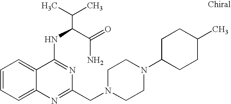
C1=CC=C2C(=C1)C(NC(C(N)=O)C(C)C)=NC(CN1CCN(C3CCC(C)CC3)CC1)=N2
